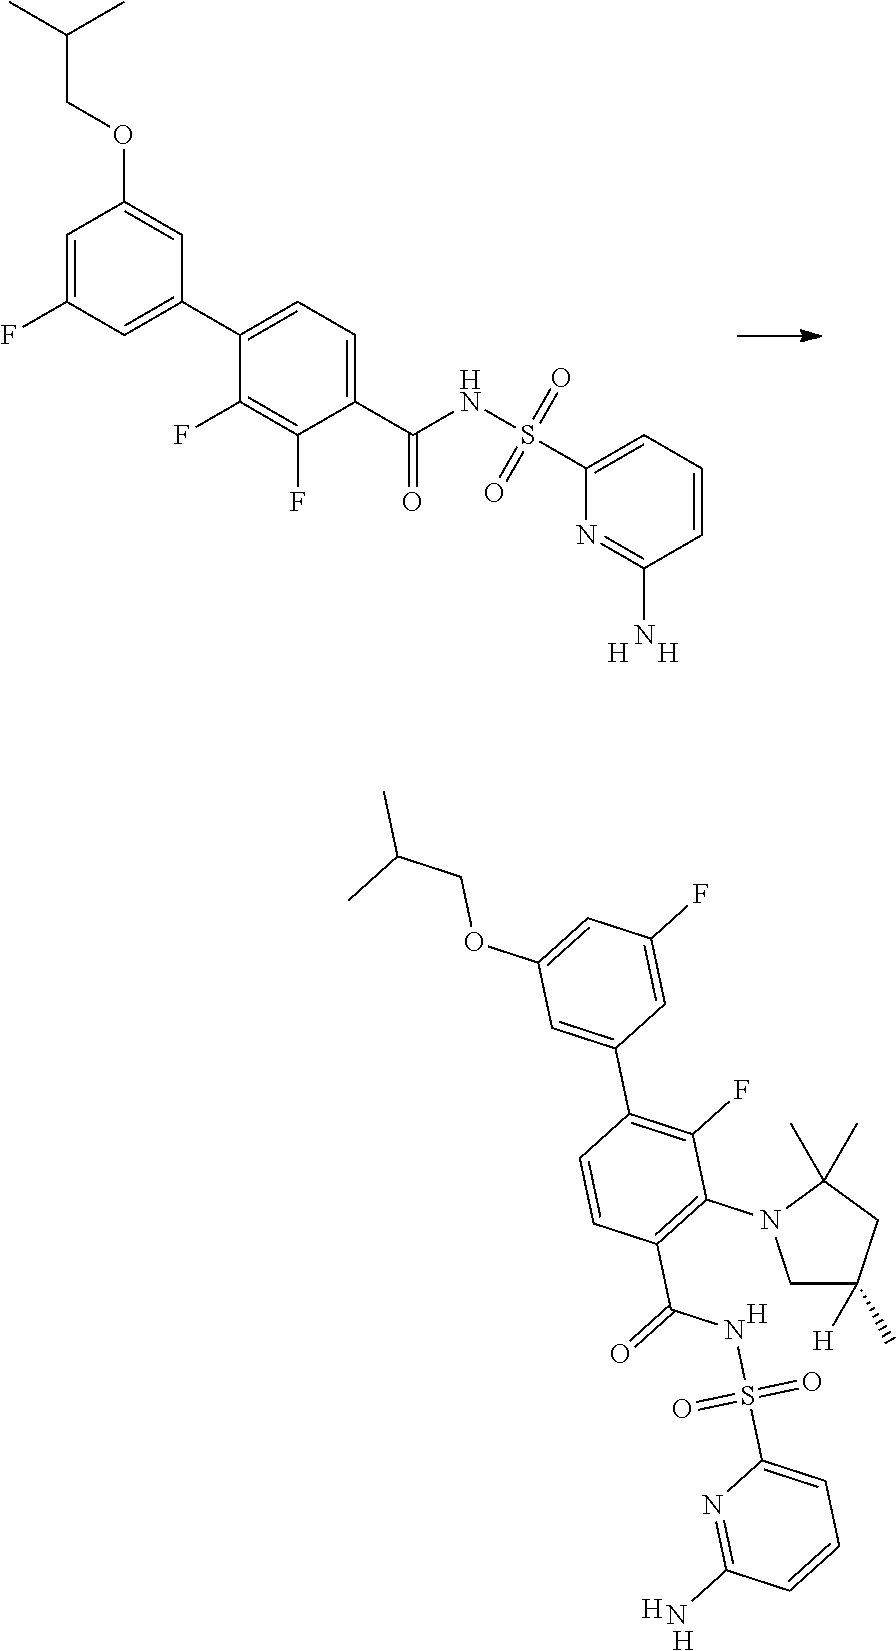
C1C([H])(C)CC(C)(C)N1C1=C(C(=O)NS(C2=CC=CC(N)=N2)(=O)=O)C=CC(C2=CC(OCC(C)C)=CC(F)=C2)=C1F.[H].[H].[H].C1=C(F)C=C(C2=CC=C(C(NS(C3=CC=CC(N)=N3)(=O)=O)=O)C(F)=C2F)C=C1OCC(C)C.[H].[H]
